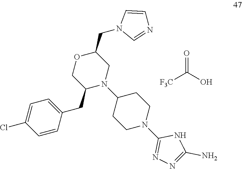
[F3C]C(O)=O.C1=CC(CC2N(C3CCN(C4=NN=C(N)N4)CC3)CC(CN3C=NC=C3)OC2)=CC=C1Cl
